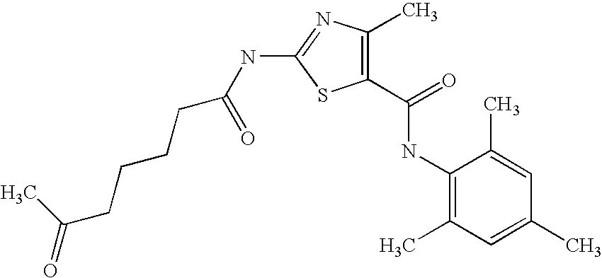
C1(NC(=O)C2=C(C)N=C(NC(CCCCC(=O)C)=O)S2)=C(C)C=C(C)C=C1C
